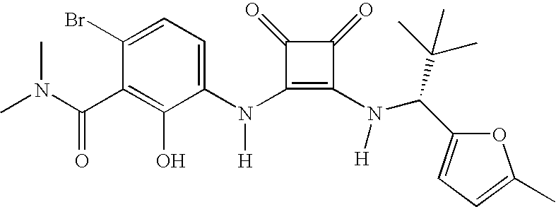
N(C1=C(N(C(C2=CC=C(C)O2)C(C)(C)C)[H])C(=O)C1=O)([H])C1=CC=C(Br)C(C(N(C)C)=O)=C1O
